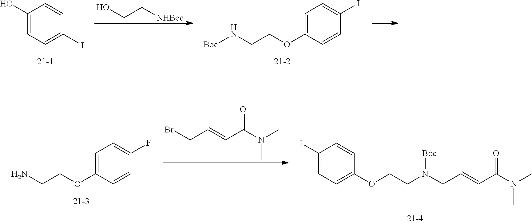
C1=C(O)C=CC(I)=C1.OCC[NHBoc].C1(OCCN[Boc])=CC=C(I)C=C1.C1=CC(OCCN(CC=CC(N(C)C)=O)[Boc])=CC=C1I.C1(OCCN)=CC=C(F)C=C1.BrCC=CC(N(C)C)=O
